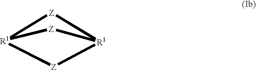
[R1]12[Z][R1]([Z]1)[Z]2
